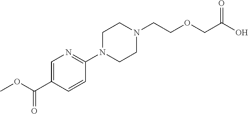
C1=C(C(OC)=O)C=CC(N2CCN(CCOCC(O)=O)CC2)=N1
